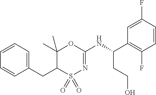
C1=CC=CC(CC2C(C)(C)OC(NC(C3=C(F)C=CC(F)=C3)CCO)=NS2(=O)=O)=C1
